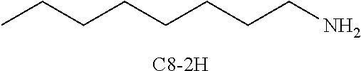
CCCCCCCCN.[C8-2H]
